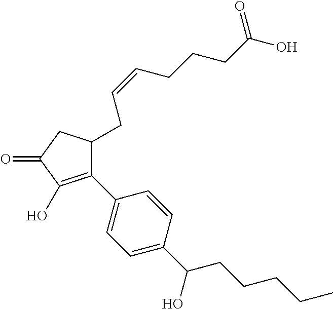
C1(C2=CC=C(C(O)CCCCC)C=C2)=C(O)C(=O)CC1CC=CCCCC(O)=O
